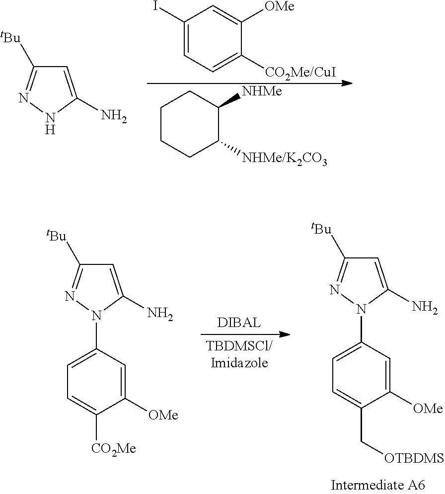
C1(I)=CC=C([CO2Me/CuI])C([OMe])=C1.C1CCC([NHMe/K2CO3])C([NHMe])C1.C1=C(N)NN=C1[tBu].C1=C(N)N(C2=CC=C(C[OTBDMS])C([OMe])=C2)N=C1[tBu].C1=C(N)N(C2=CC=C([CO2Me])C([OMe])=C2)N=C1[tBu]
